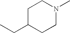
C1C(CC)CCN(C)C1
